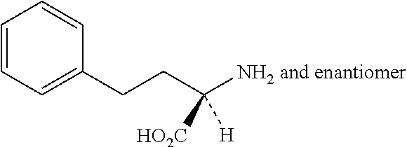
C1=CC=C(CCC([NH2 and enantiomer])([HO2C])[H])C=C1
